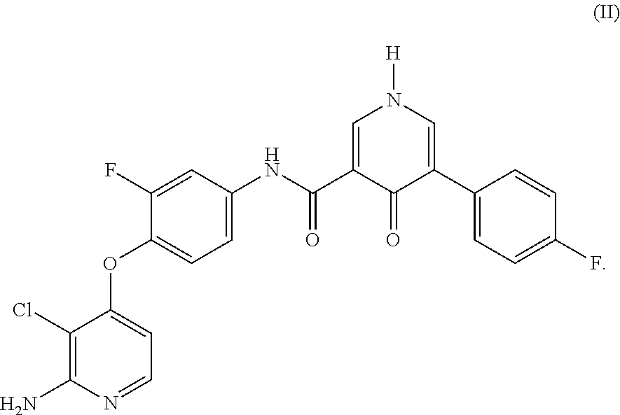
C1=C(NC(=O)C2=CN([H])C=C(C3=CC=C(F)C=C3)C2=O)C=C(F)C(OC2=CC=NC(N)=C2Cl)=C1
